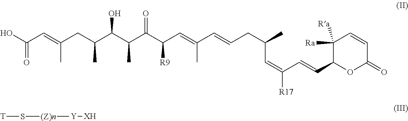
OC(C=C(CC(C(C(C(C(C=C(C=CCC(C)C=C([R17])C=CC1OC(=O)C=CC1([Ra])[Ra])C)[R9])=O)C)O)C)C)=O.[XH][Y][(Z)n]S[T]
